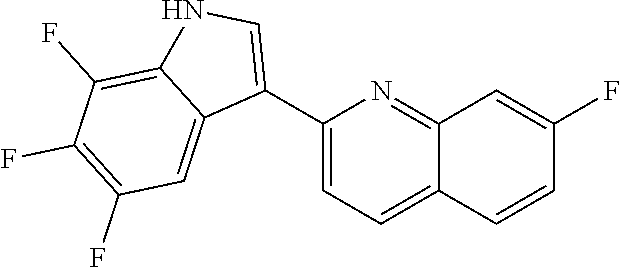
C1(C2=CNC3=C(F)C(F)=C(F)C=C23)=CC=C2C(=N1)C=C(F)C=C2
